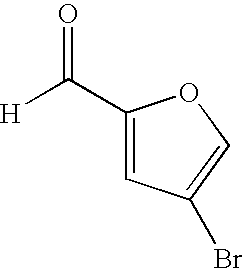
C1(C(=O)[H])=CC(Br)=CO1
